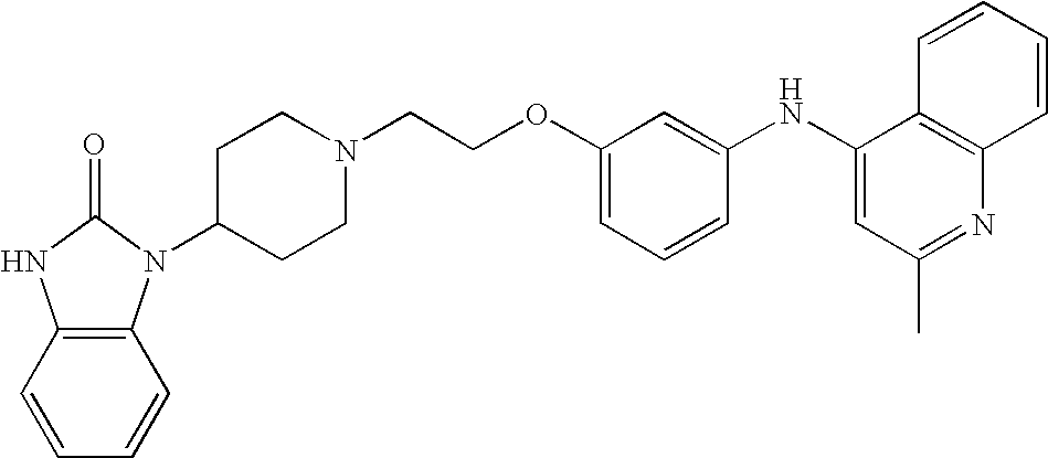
N1(CCOC2=CC=CC(NC3=CC(C)=NC4=C3C=CC=C4)=C2)CCC(N2C3=C(NC2=O)C=CC=C3)CC1
